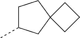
C1C(C)CC2(C1)CCC2
